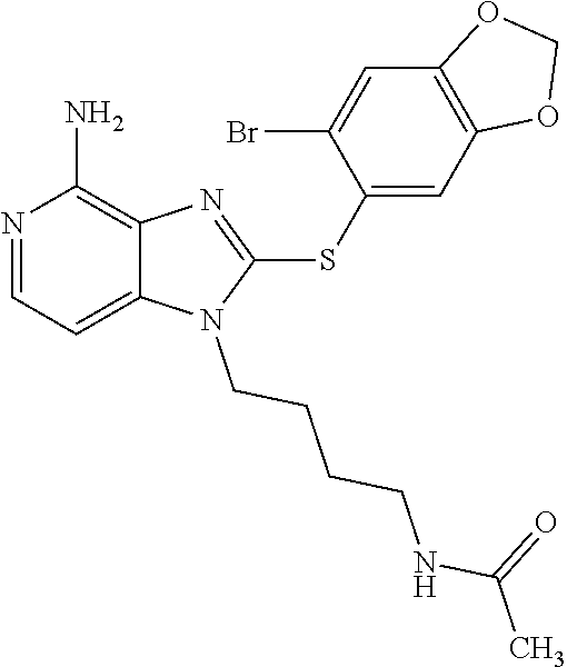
C12=CC=NC(N)=C1N=C(SC1=CC3=C(C=C1Br)OCO3)N2CCCCNC(C)=O
